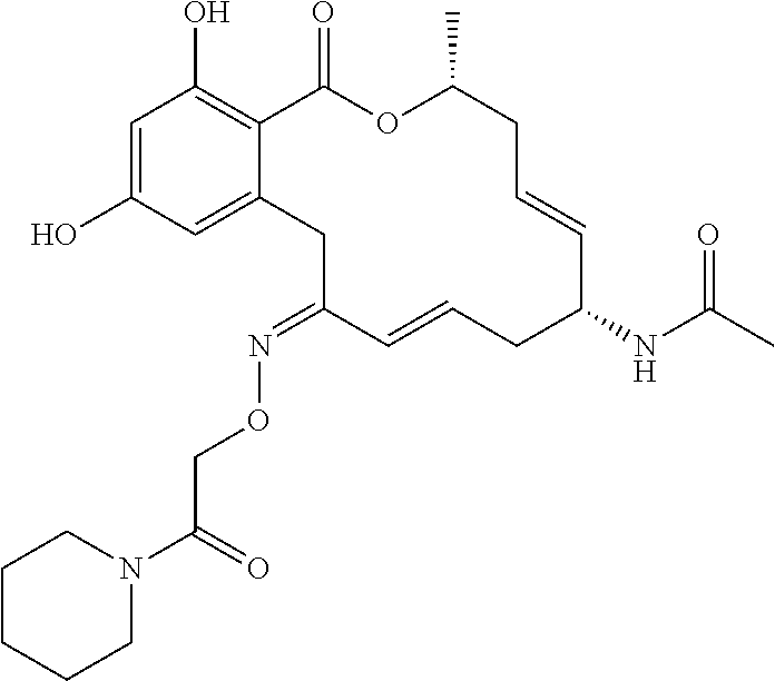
C1=C(O)C=C2C(=C1O)C(=O)OC(C)CC=CC(NC(C)=O)CC=CC(=NOCC(N1CCCCC1)=O)C2
